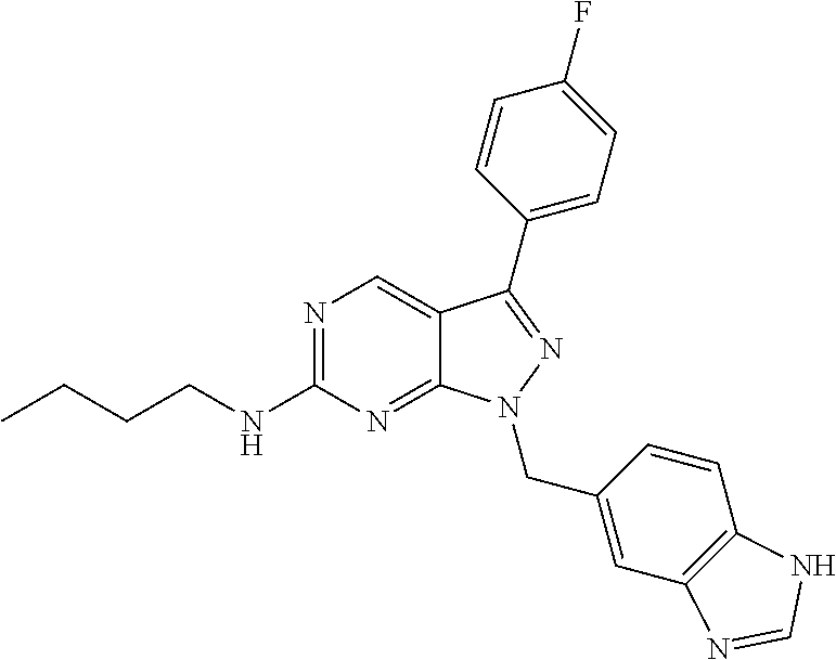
N1=C(NCCCC)N=C2C(=C1)C(C1=CC=C(F)C=C1)=NN2CC1=CC2=C(C=C1)NC=N2
